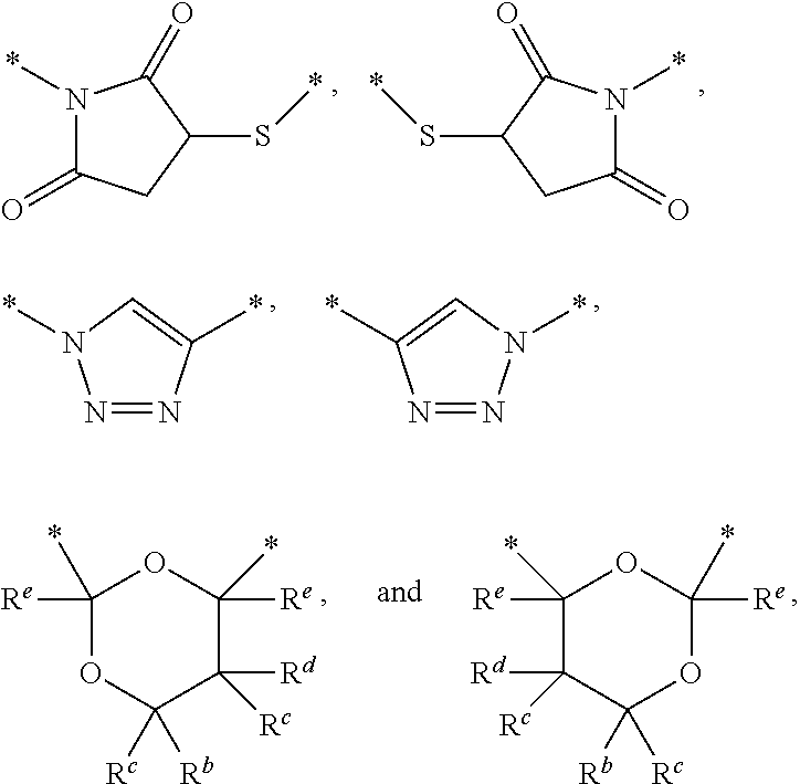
N1(*)C(=O)CC(S*)C1=O.N1(*)C(=O)CC(S*)C1=O.N1=NC(*)=CN1*.N1=NC(*)=CN1*.C1([Re])(*)OC([Rc])([Rb])C([Rd])([Rc])C([Re])(*)O1.C1([Re])(*)OC([Rc])([Rb])C([Rd])([Rc])C([Re])(*)O1
